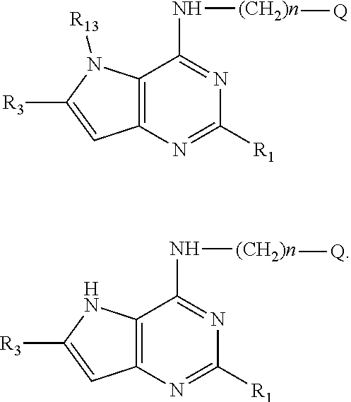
C12=C(N=C([R1])N=C1N[(CH2)n][Q])C=C([R3])N2[R13].C12=C(N=C([R1])N=C1N[(CH2)n][Q])C=C([R3])N2
